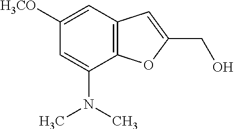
C12=C(C=C([H3CO])C=C1N(C)C)C=C(CO)O2
